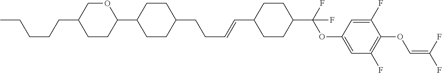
C1CC(C2CCC(CCC=CC3CCC(C(F)(OC4=CC(F)=C(OC=C(F)F)C(F)=C4)F)CC3)CC2)OCC1CCCCC
